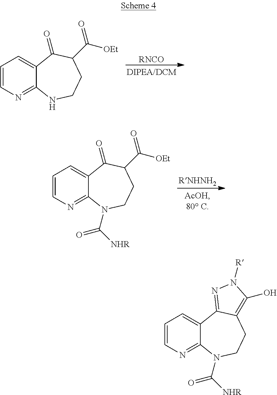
C1=CN=C2C(=C1)C1=NN([R])C(O)=C1CCN2C([NHR])=O.C1=CN=C2C(=C1)C(=O)C(C(=O)[OEt])CCN2C([NHR])=O.[RNHNH2].C1=CN=C2C(=C1)C(=O)C(C(=O)[OEt])CCN2.[RNCO]
